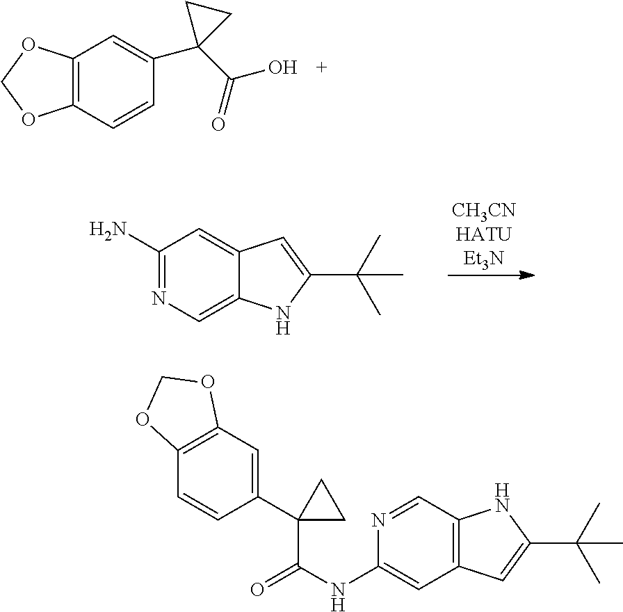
C12=C(C=CC(C3(C(O)=O)CC3)=C1)OCO2.C1(N)=NC=C2C(=C1)C=C(C(C)(C)C)N2.C12=C(C=NC(NC(=O)C3(C4=CC5=C(C=C4)OCO5)CC3)=C1)NC(C(C)(C)C)=C2
